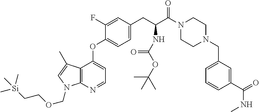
C12=C(N=CC=C1OC1=CC=C(CC(C(N3CCN(CC4=CC=CC(C(=O)NC)=C4)CC3)=O)NC(OC(C)(C)C)=O)C=C1F)N(COCC[Si](C)(C)C)C=C2C
